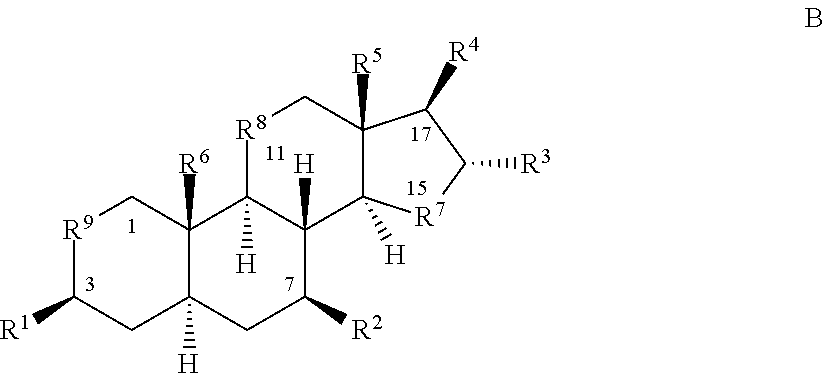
[R9]1C([R1])CC2([H])C([R6])(C1)C1([H])C([H])(C([R2])C2)C2([H])C([R5])(C[R8]1)C([R4])C([R3])[R7]2
